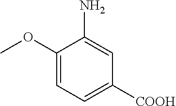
C1(OC)=CC=C([COOH])C=C1N
